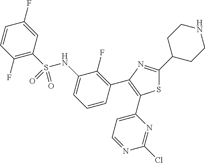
C1(F)=C(S(NC2=CC=CC(C3=C(C4=CC=NC(Cl)=N4)SC(C4CCNCC4)=N3)=C2F)(=O)=O)C=C(F)C=C1
